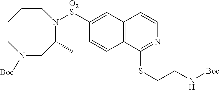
[O2S](C1=CC2=C(C=C1)C(SCCN[Boc])=NC=C2)N1C(C)CN([Boc])CCCC1
